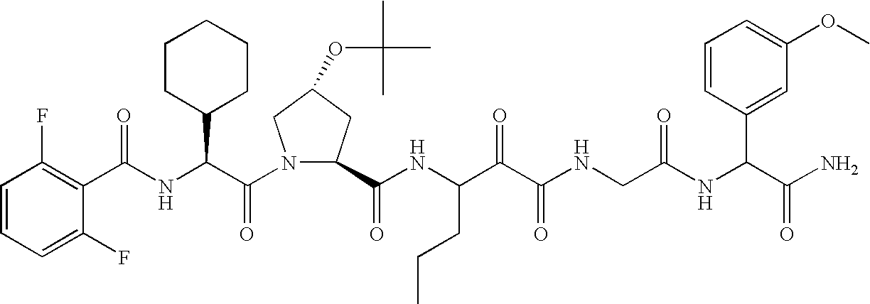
C(NC(C(N1C(C(NC(C(C(NCC(NC(C(N)=O)C2=CC(OC)=CC=C2)=O)=O)=O)CCC)=O)CC(OC(C)(C)C)C1)=O)C1CCCCC1)(=O)C1=C(F)C=CC=C1F
